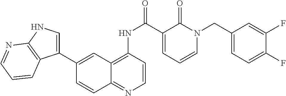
N(C(C1=CC=CN(CC2=CC=C(F)C(F)=C2)C1=O)=O)C1=C2C(=NC=C1)C=CC(C1=CNC3=C1C=CC=N3)=C2
